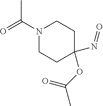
N1(C(=O)C)CCC(OC(=O)C)(N=O)CC1
